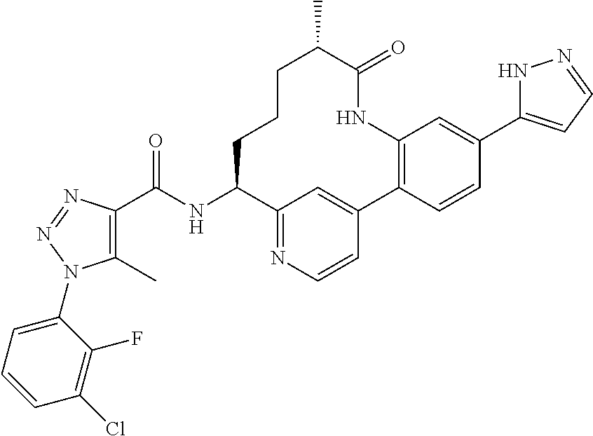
C1(C)=C(C(NC2C3=NC=CC(=C3)C3=C(NC(=O)C(C)CCC2)C=C(C2=CC=NN2)C=C3)=O)N=NN1C1=CC=CC(Cl)=C1F
